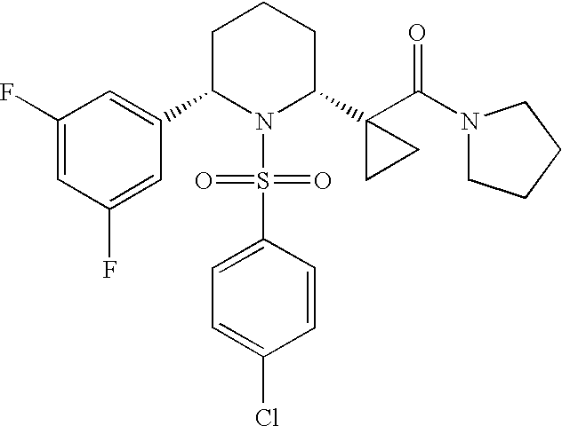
C1C(C2=CC(F)=CC(F)=C2)N(S(=O)(=O)C2=CC=C(Cl)C=C2)C(C2(C(=O)N3CCCC3)CC2)CC1
